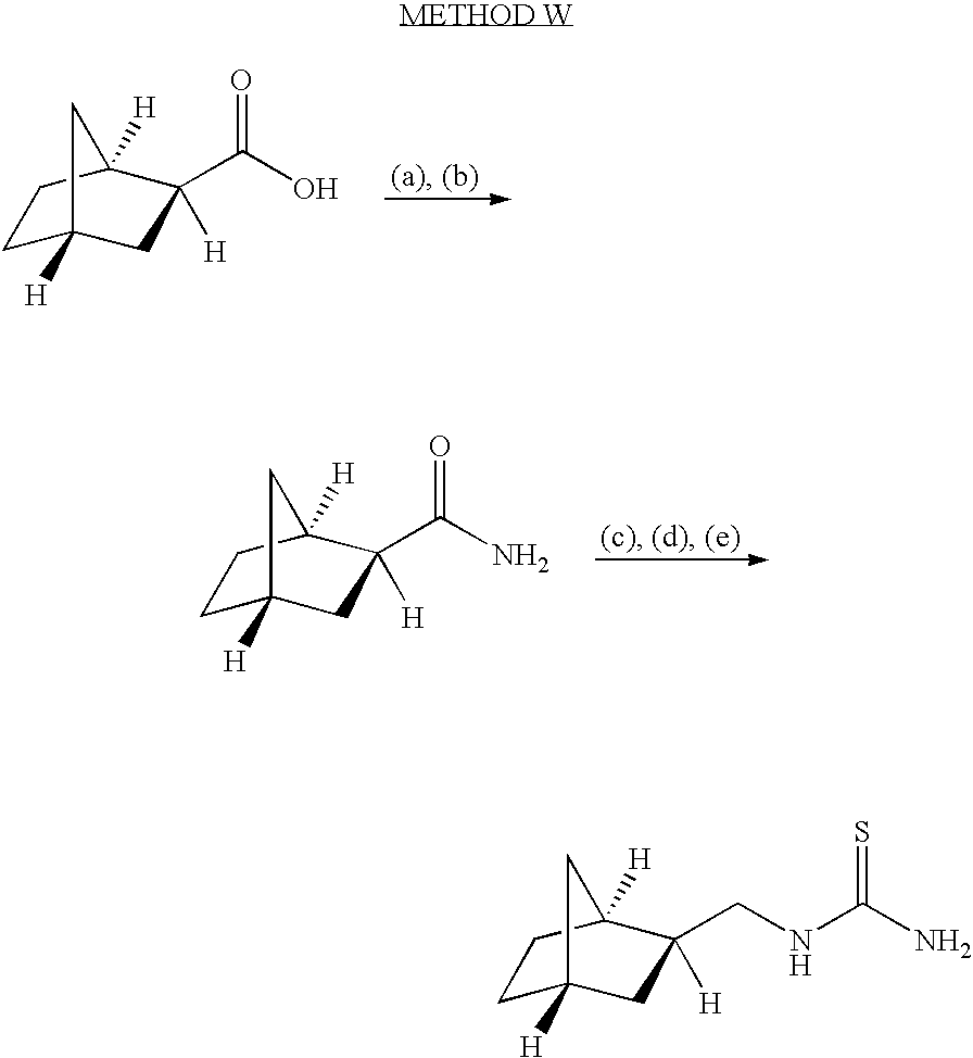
C1C2([H])CC([H])(C(=O)O)C([H])(C1)C2.C1C2([H])CC([H])(C(=O)N)C([H])(C1)C2.C1C2([H])CC([H])(CNC(N)=S)C([H])(C1)C2
